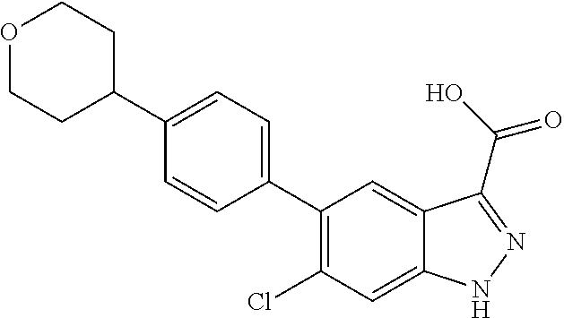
C1(C2=CC=C(C3CCOCC3)C=C2)=C(Cl)C=C2C(=C1)C(C(O)=O)=NN2
